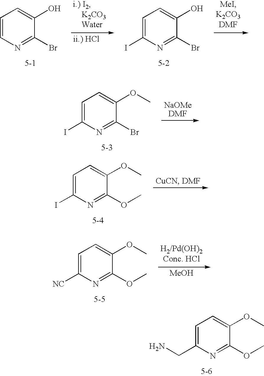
C1=CN=C(Br)C(O)=C1.C1=C(I)N=C(Br)C(O)=C1.C1=C(I)N=C(Br)C(OC)=C1.C1=C(I)N=C(OC)C(OC)=C1.C1=C([NC])N=C(OC)C(OC)=C1.[MeOH].C1=C(CN)N=C(OC)C(OC)=C1
